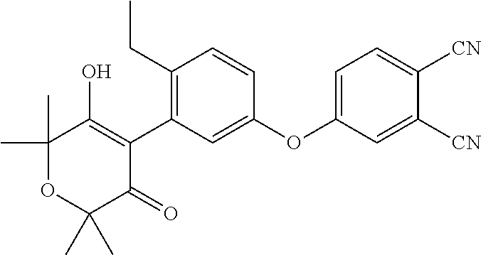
C1(C)(C)OC(C)(C)C(=O)C(C2=C(CC)C=CC(OC3=CC=C([CN])C([CN])=C3)=C2)=C1O
